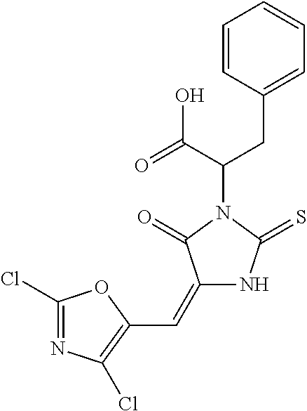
C(C(=O)O)(N1C(=O)C(=CC2=C(Cl)N=C(Cl)O2)NC1=S)CC1=CC=CC=C1
